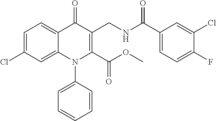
C1=C(Cl)C=C2C(=C1)C(=O)C(CNC(C1=CC=C(F)C(Cl)=C1)=O)=C(C(OC)=O)N2C1=CC=CC=C1
